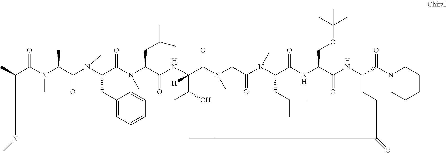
CC1C(=O)N(C)C(C)C(=O)N(C)C(CC2=CC=CC=C2)C(=O)N(C)C(CC(C)C)C(=O)NC(C(O)C)([H])C(=O)N(C)CC(=O)N(C)C(CC(C)C)C(=O)NC(COC(C)(C)C)C(=O)NC(C(N2CCCCC2)=O)CCC(=O)N1C.[H].[H].[H]
